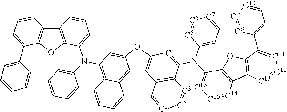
C12=C(OC3=C1C=CC=C3C1=CC=CC=C1)C(N(C1=CC=CC=C1)C1=C3C(=C4C5=C(OC4=C1)[C4]=C(N(C1=[C16][C15]=[C14]C4=C1OC1=C4[C13]=[C12][C11]=C1C1=CC=[C10][C9]=[C8]1)C1=CC=[C7][C6]=[C5]1)C1=C5C=[C1][C2]=[C3]1)C=CC=C3)=CC=C2
